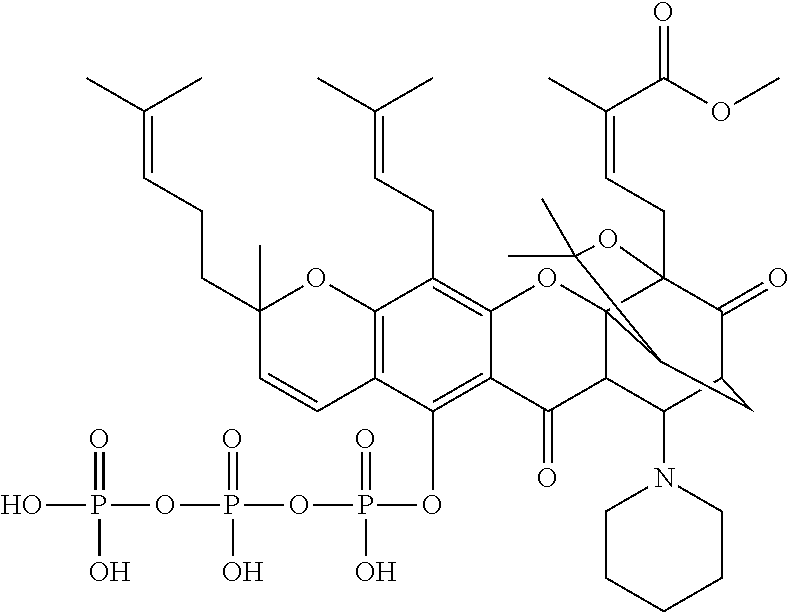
C12=C(OP(=O)(O)OP(OP(O)(=O)O)(=O)O)C3=C(C(CC=C(C)C)=C1OC14C(C2=O)C(N2CCCCC2)C2C(=O)C1(CC=C(C)C(=O)OC)OC(C)(C)C4C2)OC(C)(CCC=C(C)C)C=C3
